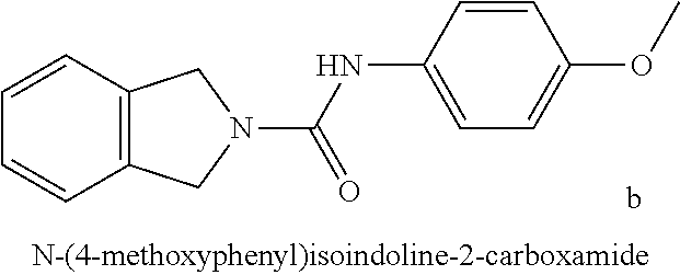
C(NC1=CC=C(OC)C=C1)(=O)N1CC2=C(C=CC=C2)C1
